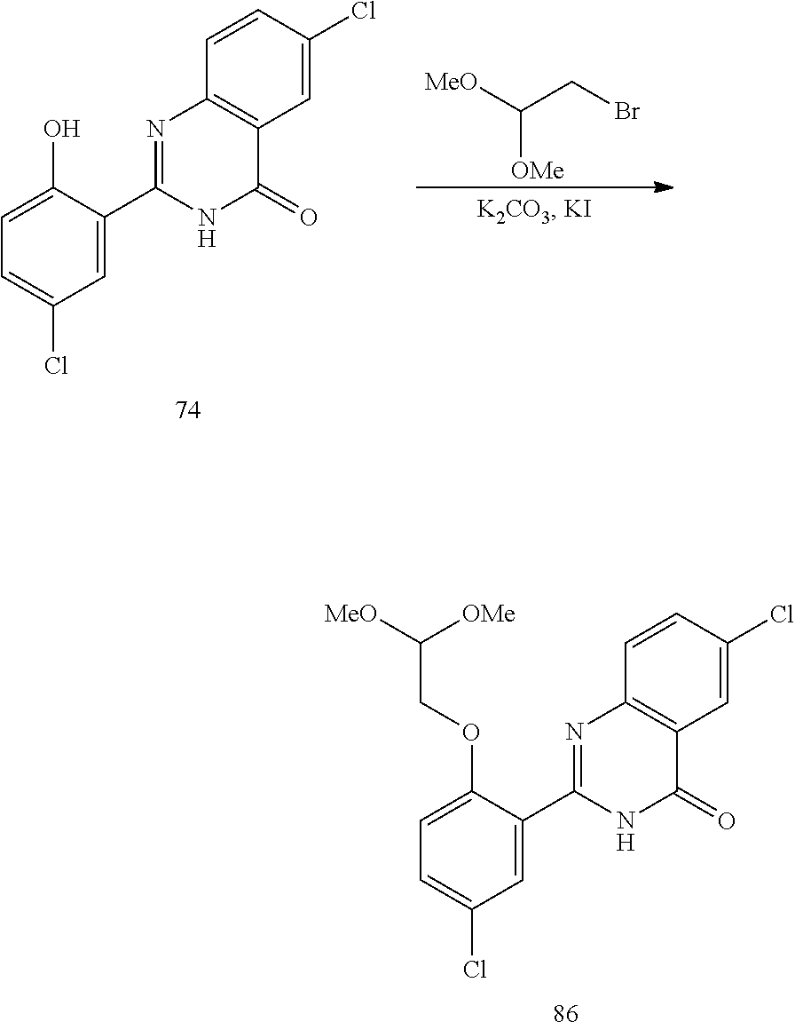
C1(O)=CC=C(Cl)C=C1C1=NC2=C(C(=O)N1)C=C(Cl)C=C2.[MeO]C(CBr)[OMe].C1(OCC([MeO])[OMe])=CC=C(Cl)C=C1C1=NC2=C(C(=O)N1)C=C(Cl)C=C2
